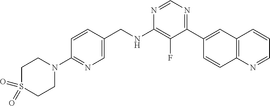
N1=CN=C(C2=CC3=C(C=C2)N=CC=C3)C(F)=C1NCC1=CN=C(N2CCS(=O)(=O)CC2)C=C1
